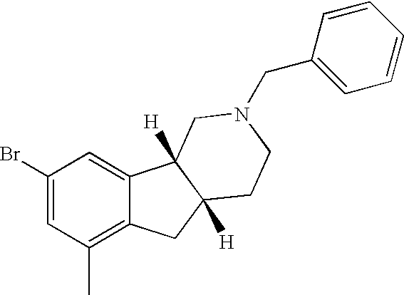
C1(Br)=CC(C)=C2C(=C1)C1([H])C([H])(C2)CCN(CC2=CC=CC=C2)C1
